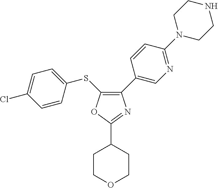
C1(C2=CN=C(N3CCNCC3)C=C2)=C(SC2=CC=C(Cl)C=C2)OC(C2CCOCC2)=N1
